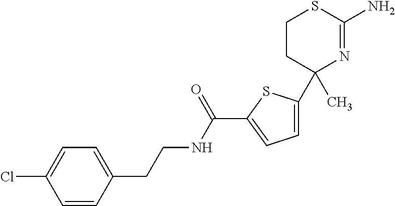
C1(C)(C2=CC=C(C(NCCC3=CC=C(Cl)C=C3)=O)S2)N=C(N)SCC1
